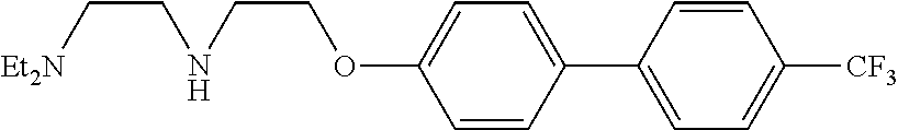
C1=CC(C2=CC=C([CF3])C=C2)=CC=C1OCCNCC[Et2N]
